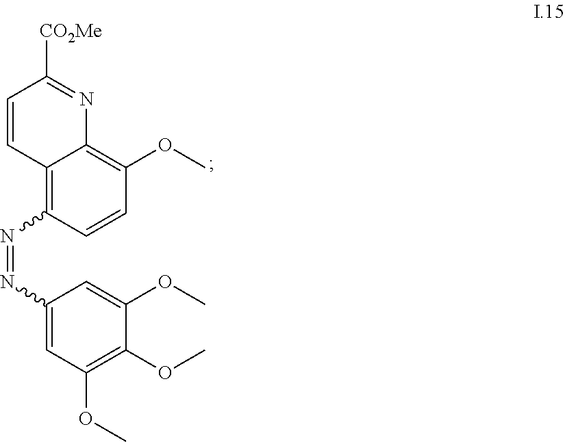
C12=C(OC)C=CC(N=NC3=CC(OC)=C(OC)C(OC)=C3)=C1C=CC([CO2Me])=N2
